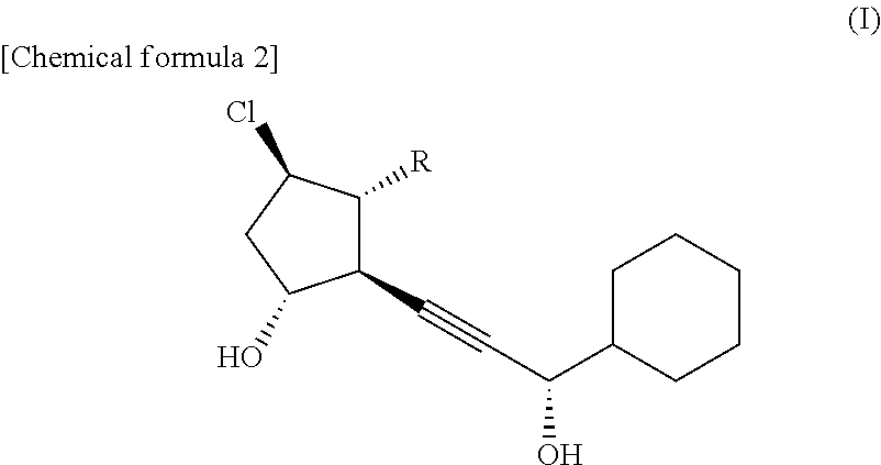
C1(C#CC(C2CCCCC2)O)C([R])C(Cl)CC1O
